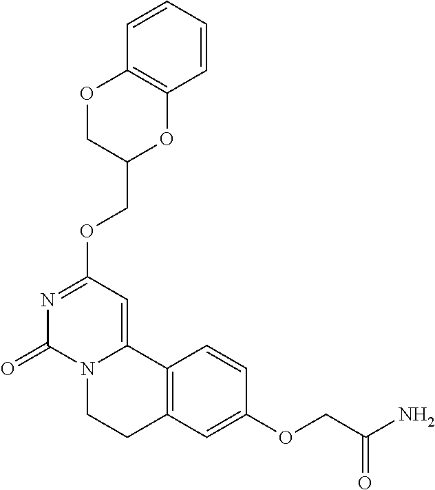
N1=C(OCC2OC3=C(OC2)C=CC=C3)C=C2N(C1=O)CCC1=C2C=CC(OCC(=O)N)=C1
